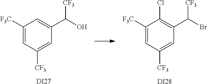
C1([F3C])=CC([CF3])=CC(C(O)[CF3])=C1.[DI27].C1([F3C])=CC([CF3])=CC(C(Br)[CF3])=C1Cl.[DI28]
